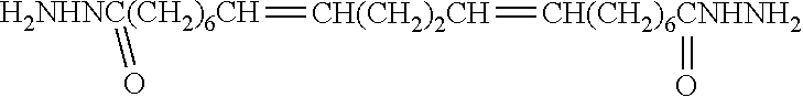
[H2NHNC(CH2)6CH](=O)=[CH(CH2)2CH]=[CH(CH2)6CNHNH2]=O
